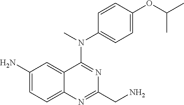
C1(N)=CC=C2C(=C1)C(N(C)C1=CC=C(OC(C)C)C=C1)=NC(CN)=N2
